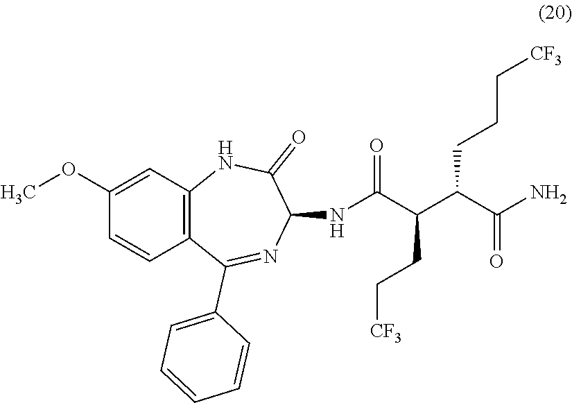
C(C(C(C(N)=O)CCC[CF3])CC[CF3])(=O)NC1N=C(C2=CC=CC=C2)C2=C(NC1=O)C=C(OC)C=C2
